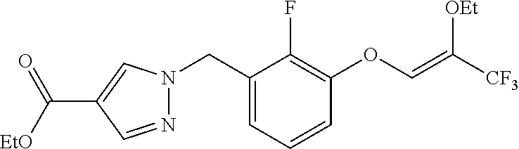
C1(CN2N=CC(C(=O)[EtO])=C2)=CC=CC(OC=C([CF3])[OEt])=C1F
